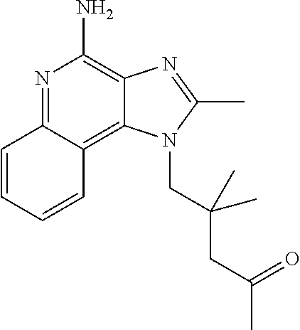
N1=C2C(=C3C(=C1N)N=C(C)N3CC(CC(C)=O)(C)C)C=CC=C2
